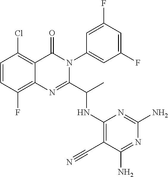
C1=CC(F)=C2C(=C1Cl)C(=O)N(C1=CC(F)=CC(F)=C1)C(C(C)NC1=C(C#N)C(N)=NC(N)=N1)=N2
